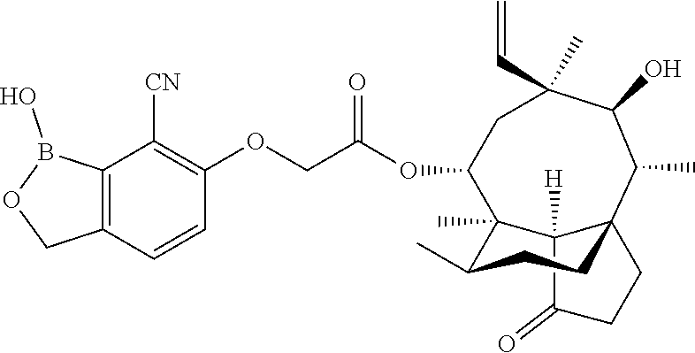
C12([H])C(=O)CCC13CCC(C)C2(C)C(OC(COC1=C([CN])C2=C(C=C1)COB2O)=O)CC(C=C)(C)C(O)C3C
